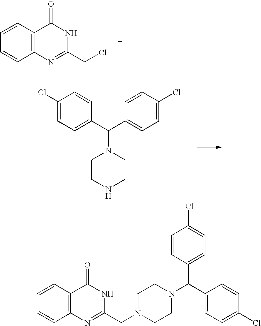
C12=C(C=CC=C1)C(=O)NC(CCl)=N2.C1(Cl)=CC=C(C(C2=CC=C(Cl)C=C2)N2CCNCC2)C=C1.C12=C(C=CC=C1)C(=O)NC(CN1CCN(C(C3=CC=C(Cl)C=C3)C3=CC=C(Cl)C=C3)CC1)=N2
